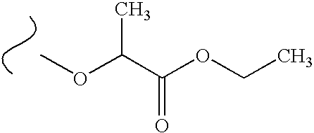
COC(C(OCC)=O)C
